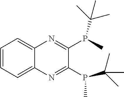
C1=CC=C2C(=C1)N=C(P(C)C(C)(C)C)C(P(C)C(C)(C)C)=N2
